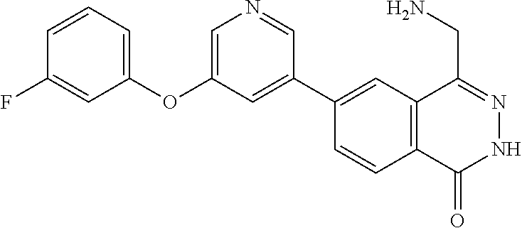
C1(C2=CC(OC3=CC=CC(F)=C3)=CN=C2)=CC2=C(C=C1)C(=O)NN=C2CN
